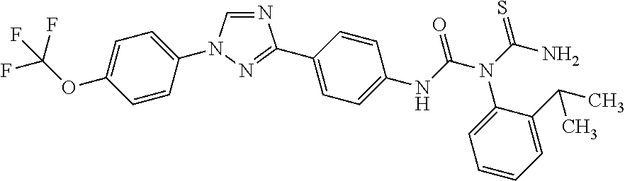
N1=CN(C2=CC=C(OC(F)(F)F)C=C2)N=C1C1=CC=C(NC(N(C(N)=S)C2=CC=CC=C2C(C)C)=O)C=C1
